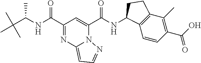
C(C1=NC2=CC=NN2C(C(NC2C3=C(C(C)=C(C(O)=O)C=C3)CC2)=O)=C1)(=O)NC(C(C)(C)C)C
